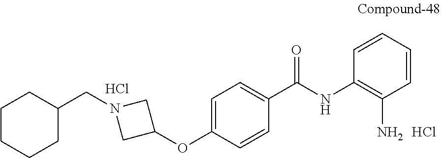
C1=C(OC2CN(CC3CCCCC3)C2)C=CC(C(NC2=C(N)C=CC=C2)=O)=C1.Cl.Cl
